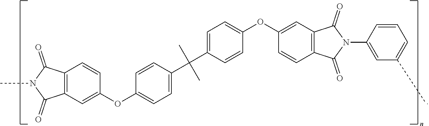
C12=C(C=C(OC3=CC=C(C(C)(C)C4=CC=C(OC5=CC6=C(C=C5)C(=O)N(C5=CC(C)=CC=C5)C6=O)C=C4)C=C3)C=C1)C(=O)N(C)C2=O
